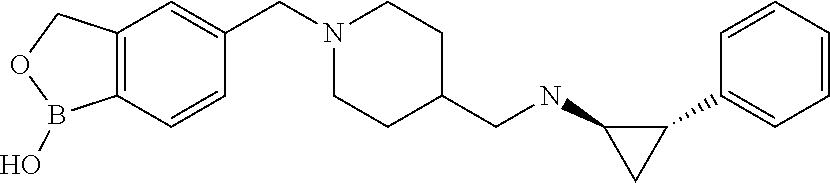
N1(CC2=CC3=C(C=C2)B(O)OC3)CCC(CNC2CC2C2=CC=CC=C2)CC1
